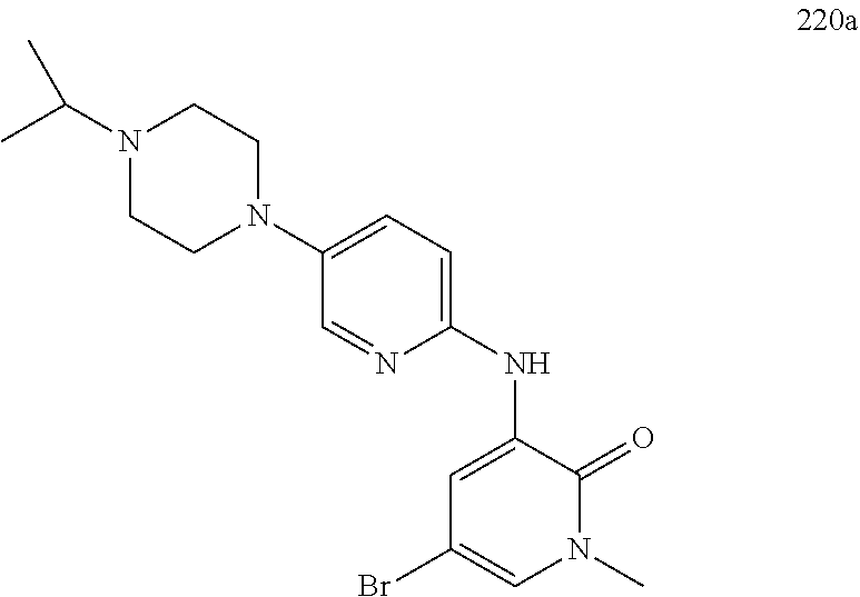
BrC1=CN(C)C(=O)C(NC2=CC=C(N3CCN(C(C)C)CC3)C=N2)=C1
